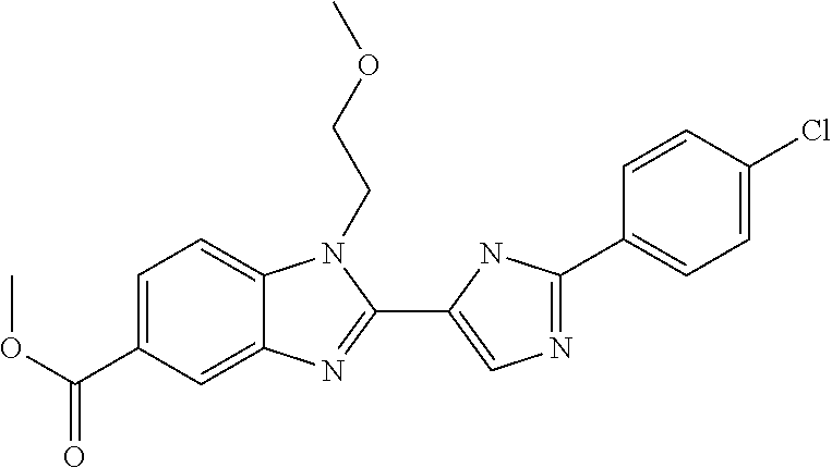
C1=C(C(OC)=O)C=C2C(=C1)N(CCOC)C(C1=CN=C(C3=CC=C(Cl)C=C3)N1)=N2
